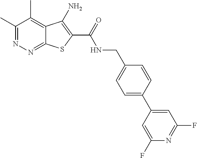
C1(C)=NN=C2C(=C1C)C(N)=C(C(=O)NCC1=CC=C(C3=CC(F)=NC(F)=C3)C=C1)S2
